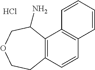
Cl.C12=C(C3=C(C=C1)C=CC=C3)C(N)COCC2
